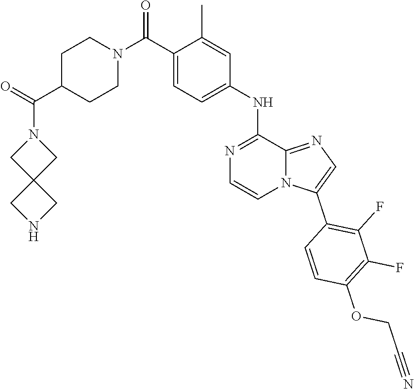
N1=C(NC2=CC=C(C(N3CCC(C(N4CC5(CNC5)C4)=O)CC3)=O)C(C)=C2)C2=NC=C(C3=C(F)C(F)=C(OCC#N)C=C3)N2C=C1
